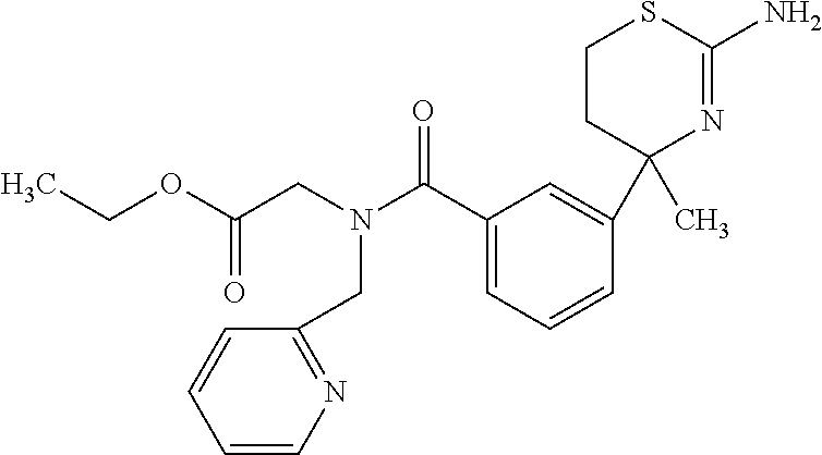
C(N(C(C1=CC=CC(C2(C)N=C(N)SCC2)=C1)=O)CC1=NC=CC=C1)C(OCC)=O
